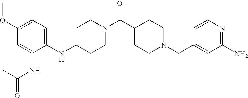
C1(NC2=CC=C(OC)C=C2NC(=O)C)CCN(C(C2CCN(CC3=CC(N)=NC=C3)CC2)=O)CC1
